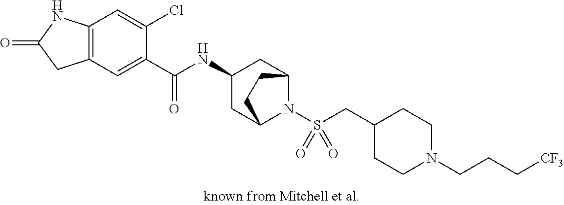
C12=C(C=C(C(NC3CC4N(S(CC5CCN(CCC[CF3])CC5)(=O)=O)C(C3)CC4)=O)C(Cl)=C1)CC(=O)N2
